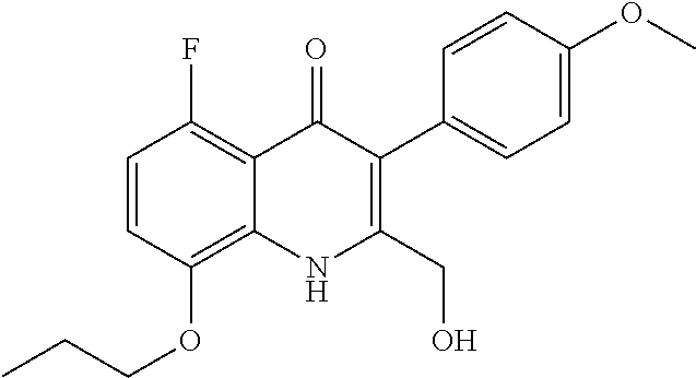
CCCOC1=C2C(=C(F)C=C1)C(=O)C(C1=CC=C(OC)C=C1)=C(CO)N2
